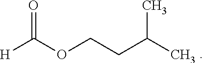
[H]C(OCCC(C)C)=O
